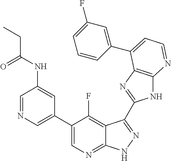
C1=NC=C(C2=CN=C3C(=C2F)C(C2=NC4=C(N2)N=CC=C4C2=CC(F)=CC=C2)=NN3)C=C1NC(CC)=O
